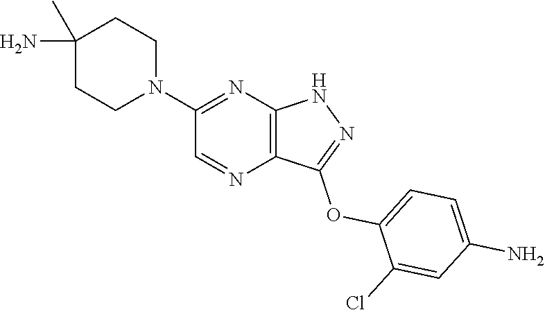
C1(C)(N)CCN(C2=NC3=C(N=C2)C(OC2=CC=C(N)C=C2Cl)=NN3)CC1
